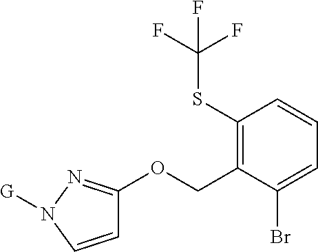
C1=CN([G])N=C1OCC1=C(SC(F)(F)F)C=CC=C1Br
